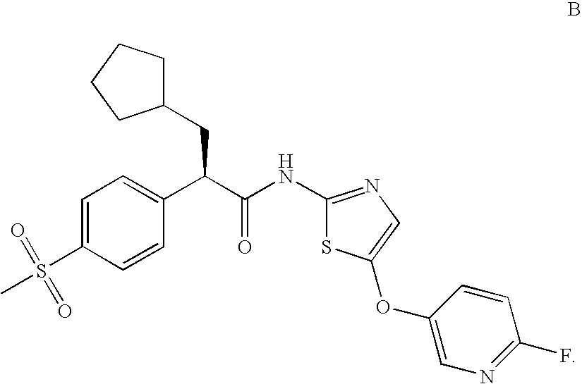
C1=C(S(C)(=O)=O)C=CC(C(C(=O)NC2=NC=C(OC3=CN=C(F)C=C3)S2)CC2CCCC2)=C1
